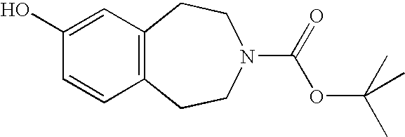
C12=C(CCN(C(OC(C)(C)C)=O)CC1)C=CC(O)=C2
